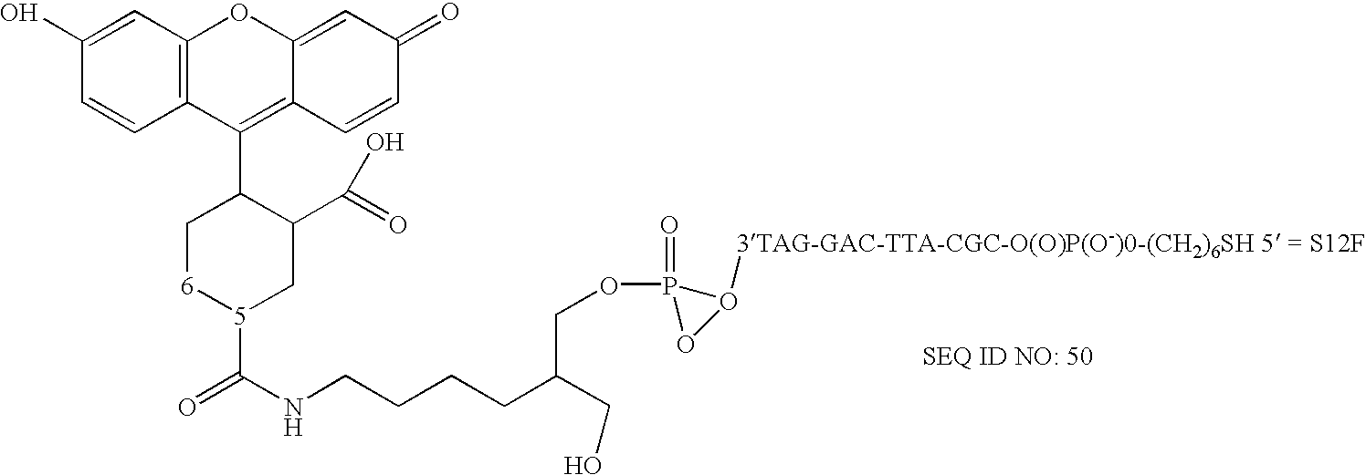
C1(O)=CC2=C(C=C1)C(C1C[6][5](C(NCCCCC(CO)COP3(=O)OO3[3TAG-GAC-TTA-CGC-O(O)P(O-)0-(CH2)6SH 5 = S12F])=O)CC1C(=O)O)=C1C(=CC(=O)C=C1)O2
